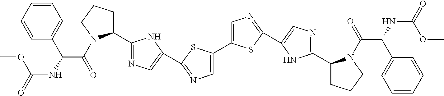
C1(C2=CN=C(C3=CN=C(C4CCCN4C(=O)C(NC(=O)OC)C4=CC=CC=C4)N3)S2)=CN=C(C2=CN=C(C3CCCN3C(=O)C(NC(=O)OC)C3=CC=CC=C3)N2)S1
